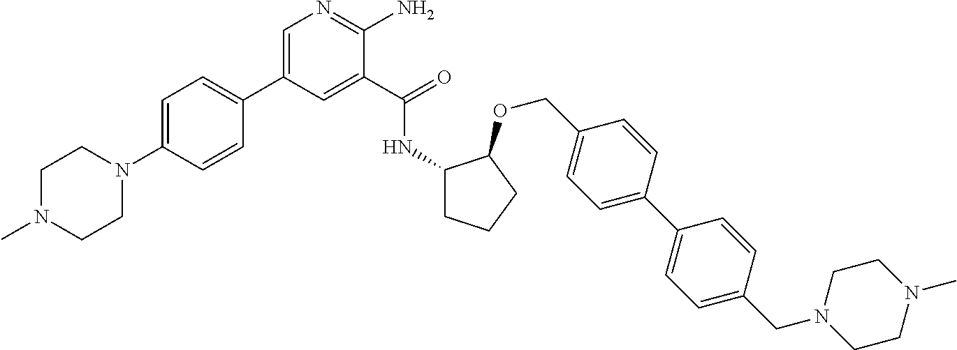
C1=C(C2=CC=C(N3CCN(C)CC3)C=C2)C=C(C(=O)NC2CCCC2OCC2=CC=C(C3=CC=C(CN4CCN(C)CC4)C=C3)C=C2)C(N)=N1
